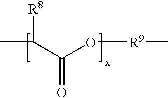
C(C(O[R9]C)=O)(C)[R8]
